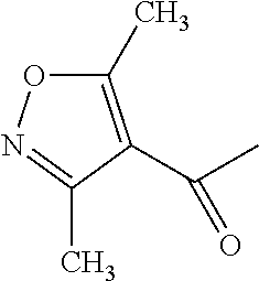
C1(C)=C(C(C)=O)C(C)=NO1
